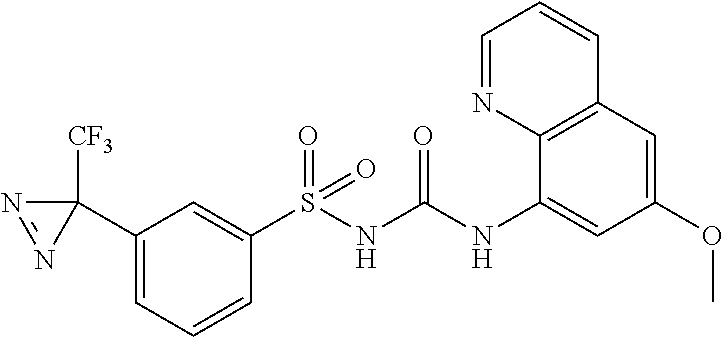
S(NC(NC1=CC(OC)=CC2=C1N=CC=C2)=O)(C1=CC(C2([CF3])N=N2)=CC=C1)(=O)=O
